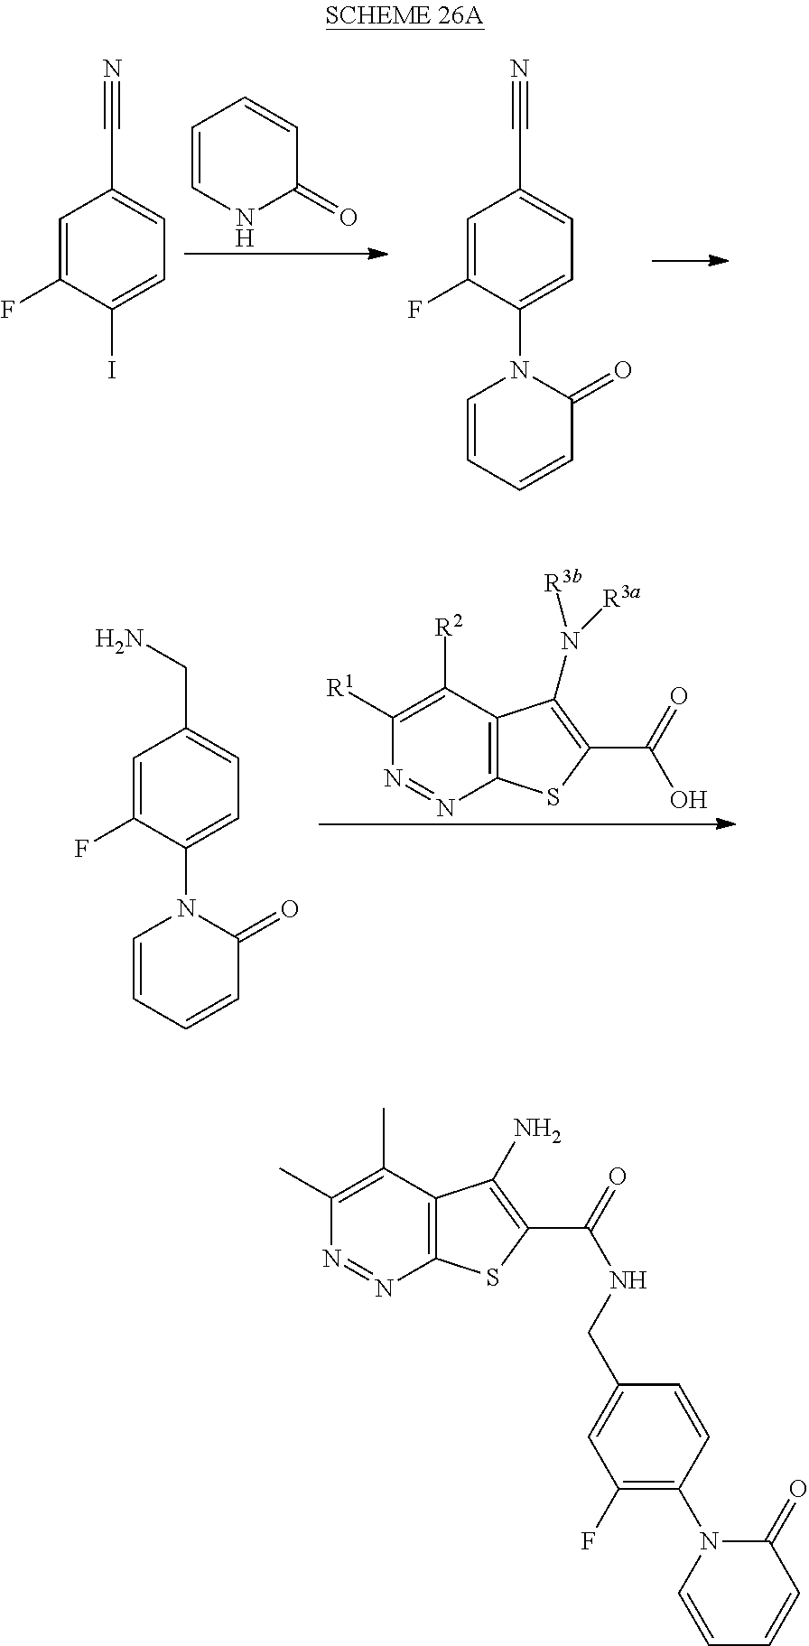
C1=CNC(=O)C=C1.C1=C(F)C(I)=CC=C1C#N.C1=C(F)C(N2C=CC=CC2=O)=CC=C1C#N.C1([R1])=C([R2])C2=C(N=N1)SC(C(=O)O)=C2N([R3b])[R3a].C1=C(F)C(N2C=CC=CC2=O)=CC=C1CN.C1(C)=C(C)C2=C(N=N1)SC(C(=O)NCC1=CC(F)=C(N3C=CC=CC3=O)C=C1)=C2N
